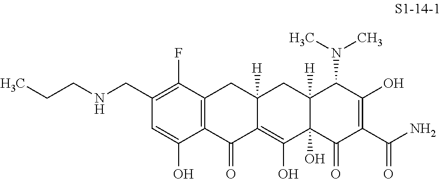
C1(CNCCC)=C(F)C2=C(C(O)=C1)C(=O)C1=C(O)C3(O)C([H])(CC1([H])C2)C(N(C)C)C(O)=C(C(N)=O)C3=O
